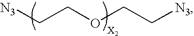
C(COCC[N3])[N3]
